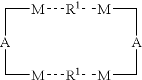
C1[A]C[M][R1][M]C[A]C[M][R1][M]1
